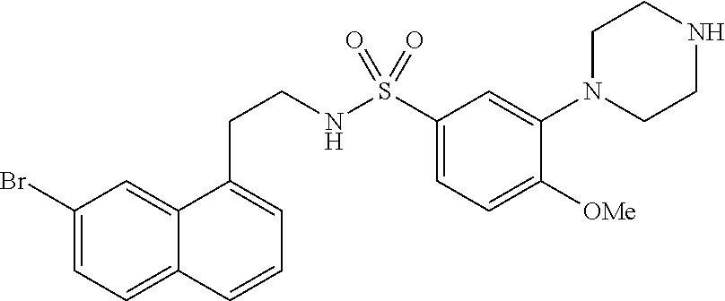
C1(Br)=CC=C2C(=C1)C(CCNS(C1=CC=C([OMe])C(N3CCNCC3)=C1)(=O)=O)=CC=C2
